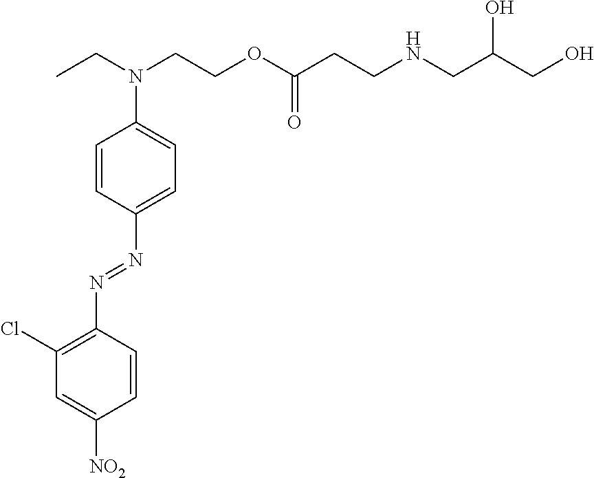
C1(Cl)=C(N=NC2=CC=C(N(CC)CCOC(CCNCC(CO)O)=O)C=C2)C=CC([NO2])=C1
